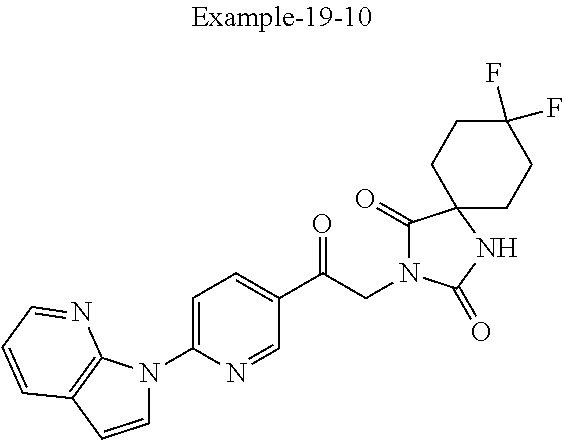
C1(C(CN2C(=O)C3(NC2=O)CCC(F)(F)CC3)=O)=CC=C(N2C=CC3=C2N=CC=C3)N=C1
